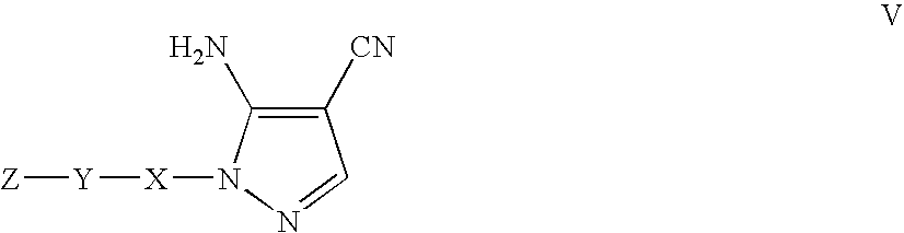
C1([CN])=C(N)N([X][Y][Z])N=C1
